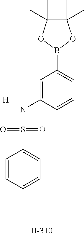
C1=CC(C)=CC=C1S(=O)(=O)NC1=CC(B2OC(C)(C)C(C)(C)O2)=CC=C1.[H]
